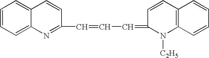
C1=CC=C2C(=C1)C=CC(C=CC=C1N([C2H5])C3=C(C=C1)C=CC=C3)=N2
